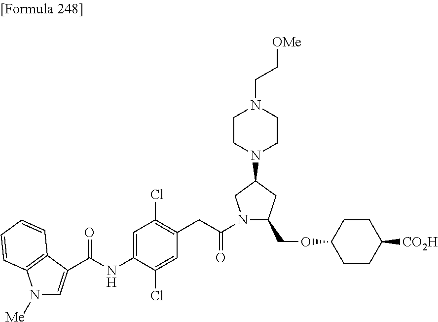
C(NC1=CC(Cl)=C(CC(=O)N2C(COC3CCC([CO2H])CC3)CC(N3CCN(CC[OMe])CC3)C2)C=C1Cl)(=O)C1=CN([Me])C2=C1C=CC=C2
